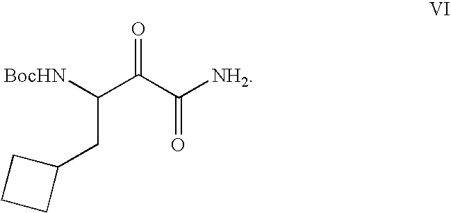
C1CCC1CC([BocHN])C(C([NH2])=O)=O
